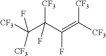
[CF3]C([CF3])(F)C(C(=C([CF3])[CF3])F)([CF3])F
